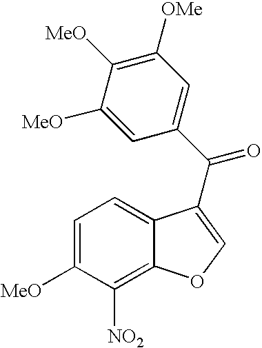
C1=C([MeO])C([NO2])=C2C(=C1)C(C(C1=CC([OMe])=C([MeO])C([MeO])=C1)=O)=CO2
